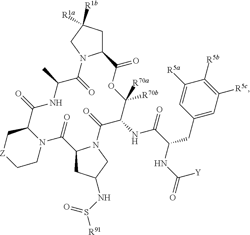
C12CC([R1a])([R1b])CN1C(=O)C(C)NC(=O)C1N(C(=O)C3CC(NS([R91])=O)CN3C(=O)C(NC(=O)C(CC3=CC([R5c])=C([R5b])C([R5a])=C3)NC([Y])=O)C([R70b])([R70a])OC2=O)CC[Z]C1
